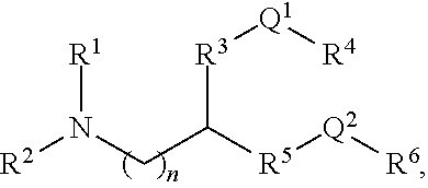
[R2]N(CC([R5][Q2][R6])[R3][Q1][R4])[R1]
